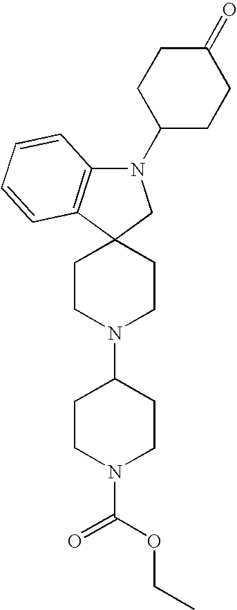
C1CN(C2CCN(C(OCC)=O)CC2)CCC12CN(C1CCC(=O)CC1)C1=C2C=CC=C1
